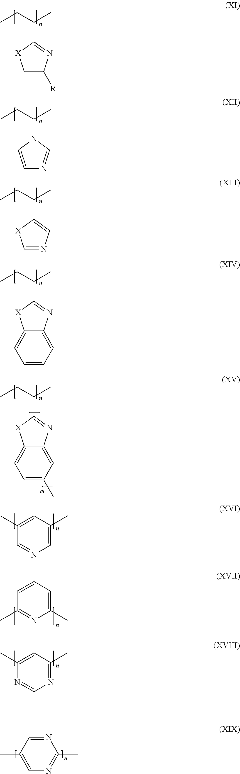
N1=CC(C)=CN=C1C.C1C([R])N=C(C(C)CC)[X]1.C1=CN(C(C)CC)C=N1.C1=NC=C(C(C)CC)[X]1.C1=C2C(=CC=C1)N=C(C(C)CC)[X]2.C1=C2C(=CC(C)=C1)N=C(C(C)CC)[X]2.C1=C(C)C=NC=C1C.C1=CC(C)=NC(C)=C1.C1=C(C)N=CN=C1C
